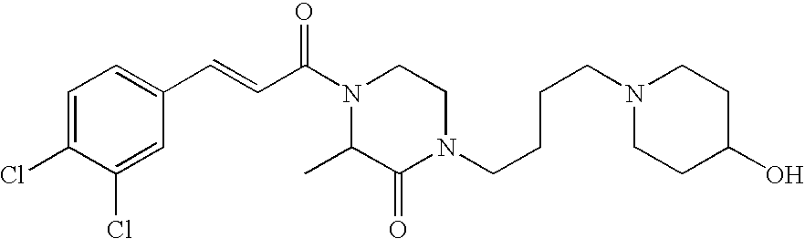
C1=C(Cl)C(Cl)=CC(C=CC(N2CCN(CCCCN3CCC(O)CC3)C(=O)C2C)=O)=C1
